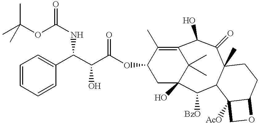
C12(C)C(=O)C(O)C3=C(C)C(OC(C(C(NC(=O)OC(C)(C)C)C4=CC=CC=C4)O)=O)CC(O)(C([BzO])C1C1([AcO])C(CC2)OC1)C3(C)C
